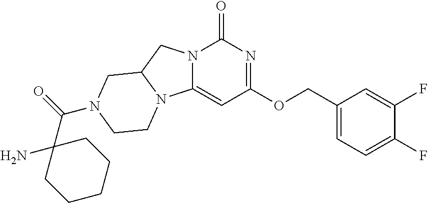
FC1=CC=C(COC2=NC(=O)N3C(=C2)N2C(C3)CN(C(=O)C3(N)CCCCC3)CC2)C=C1F
